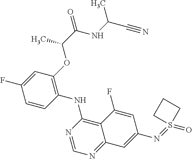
C1=CC(NC2=C3C(=NC=N2)C=C(N=S2(=O)CCC2)C=C3F)=C(OC(C(NC(C#N)C)=O)C)C=C1F
